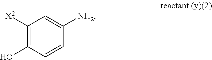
C1([X2])=C(O)C=CC([NH2])=C1
